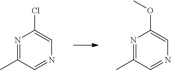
N1=C(C)C=NC=C1Cl.N1=C(C)C=NC=C1OC
